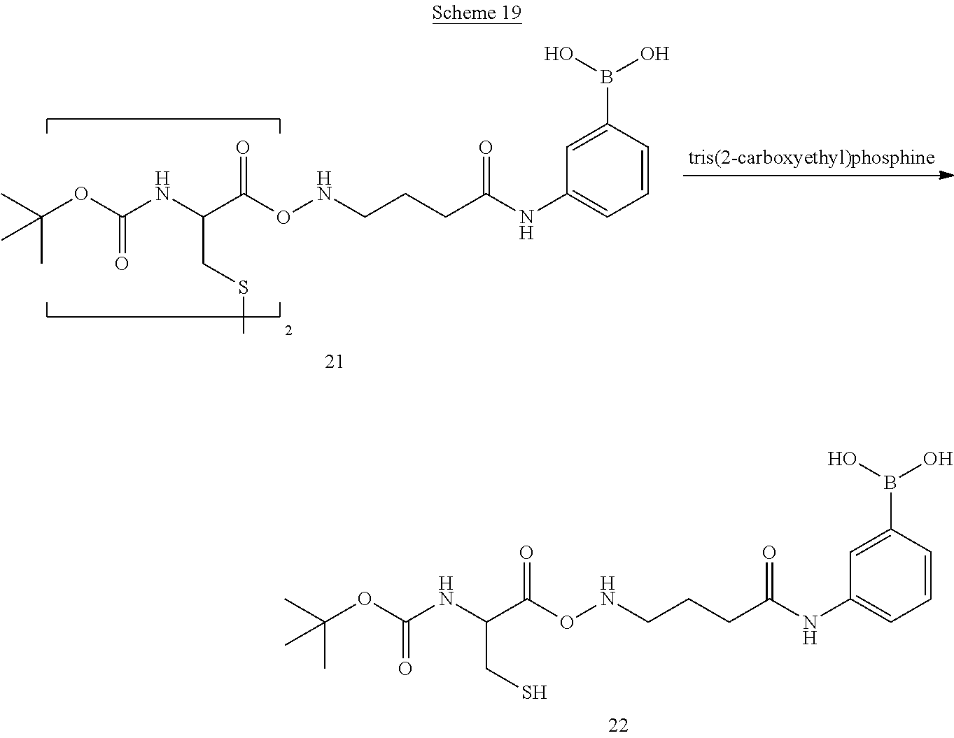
CC(OC(NC(C(ONCCCC(NC1=CC=CC(B(O)O)=C1)=O)=O)CS)=O)(C)C.CC(OC(NC(C(ONCCCC(NC1=CC=CC(B(O)O)=C1)=O)=O)CSC)=O)(C)C
